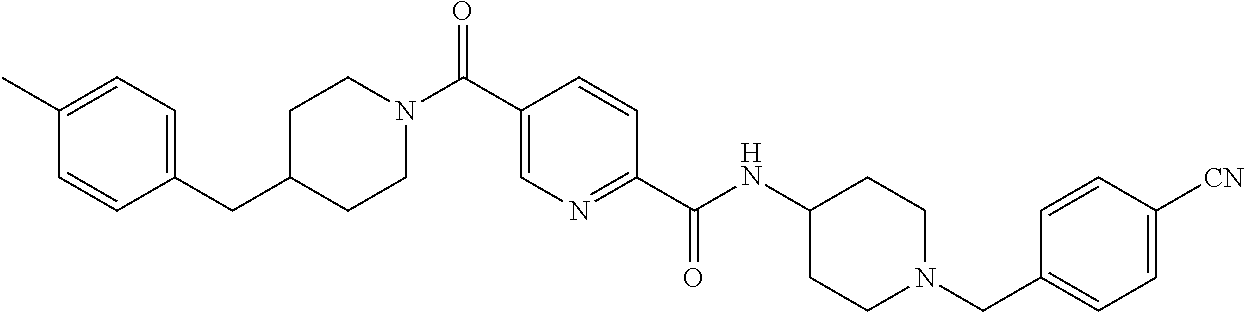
C1(CC2=CC=C(C)C=C2)CCN(C(C2=CN=C(C(NC3CCN(CC4=CC=C([CN])C=C4)CC3)=O)C=C2)=O)CC1
